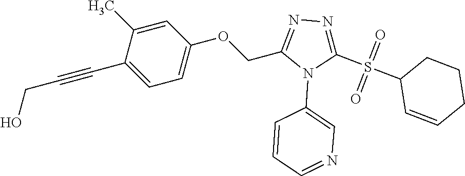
C1=C(C)C(C#CCO)=CC=C1OCC1=NN=C(S(C2C=CCCC2)(=O)=O)N1C1=CN=CC=C1
